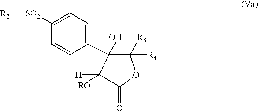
[R2][SO2]C1=CC=C(C2(O)C([RO])([H])C(=O)OC2([R3])[R4])C=C1
